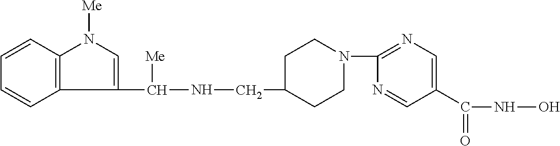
C12=C(C=CC=C1)N([Me])C=C2C(NCC1CCN(C2=NC=C(C(=O)NO)C=N2)CC1)[Me]
